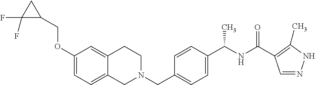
C1(OCC2CC2(F)F)=CC=C2C(=C1)CCN(CC1=CC=C(C(NC(=O)C3=C(C)NN=C3)C)C=C1)C2
